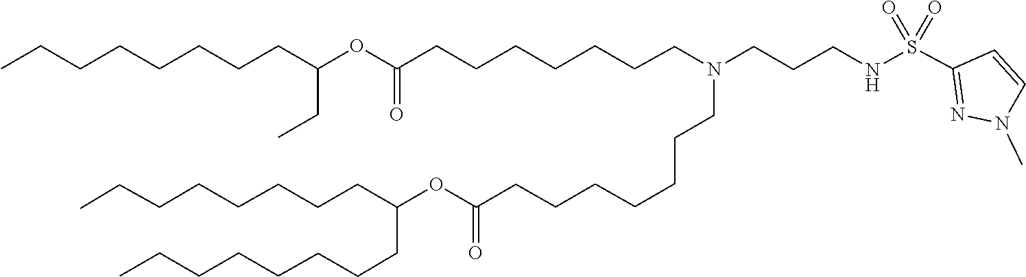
N1(C)N=C(S(NCCCN(CCCCCCCC(OC(CCCCCCCC)CCCCCCCC)=O)CCCCCCCC(OC(CC)CCCCCCCC)=O)(=O)=O)C=C1
